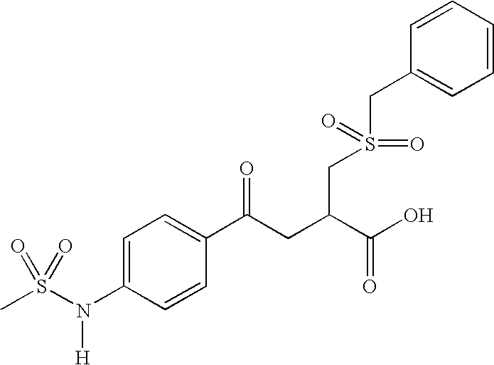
CS(N(C1=CC=C(C(CC(C(O)=O)CS(CC2=CC=CC=C2)(=O)=O)=O)C=C1)[H])(=O)=O
